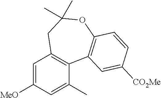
C1=C([MeO])C=C(C)C2=C1CC(C)(C)OC1=C2C=C([CO2Me])C=C1
